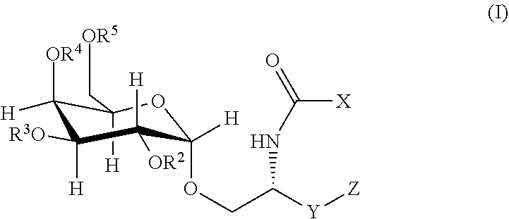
C1([H])(C[OR5])C([OR4])([H])C([R3O])([H])C([OR2])([H])C([H])(OCC([Y][Z])NC(=O)[X])O1
